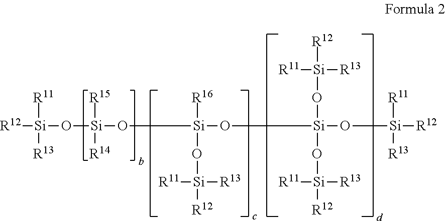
[R12][Si](O[Si](O[Si](O[Si](O[Si]([R12])([R11])[R13])(O[Si]([R12])([R13])[R11])O[Si]([R12])([R13])[R11])([R16])O[Si]([R12])([R13])[R11])([R15])[R14])([R11])[R13]
